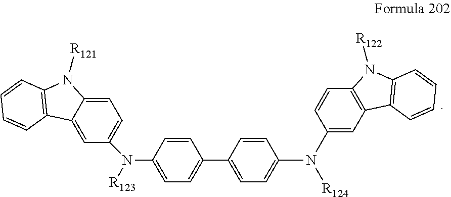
C1=C2C(=CC(N([R123])C3=CC=C(C4=CC=C(N(C5=CC6=C(C=C5)N([R122])C5=C6C=CC=C5)[R124])C=C4)C=C3)=C1)C1=C(N2[R121])C=CC=C1
